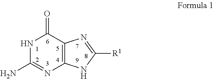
N1C(N)=NC2=C(C1=O)N=C([R1])N2
